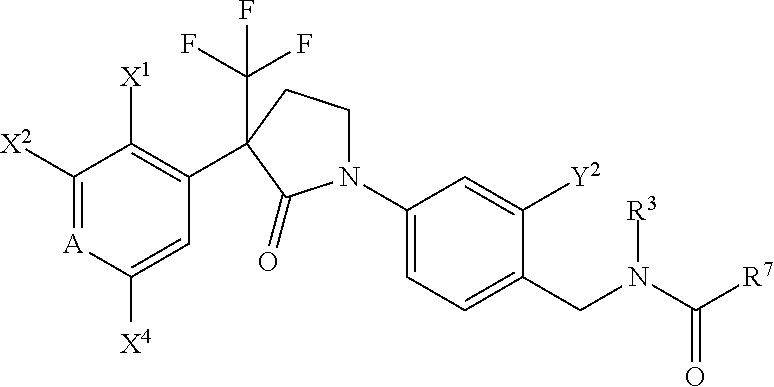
C1([X2])=[A]C([X4])=CC(C2(C(F)(F)F)CCN(C3=CC=C(CN(C([R7])=O)[R3])C([Y2])=C3)C2=O)=C1[X1]
